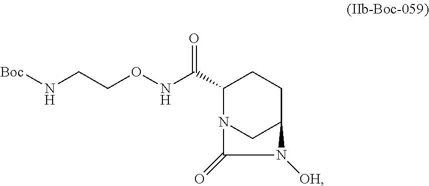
C1(C(=O)NOCCN[Boc])N2CC(CC1)N([OH])C2=O
